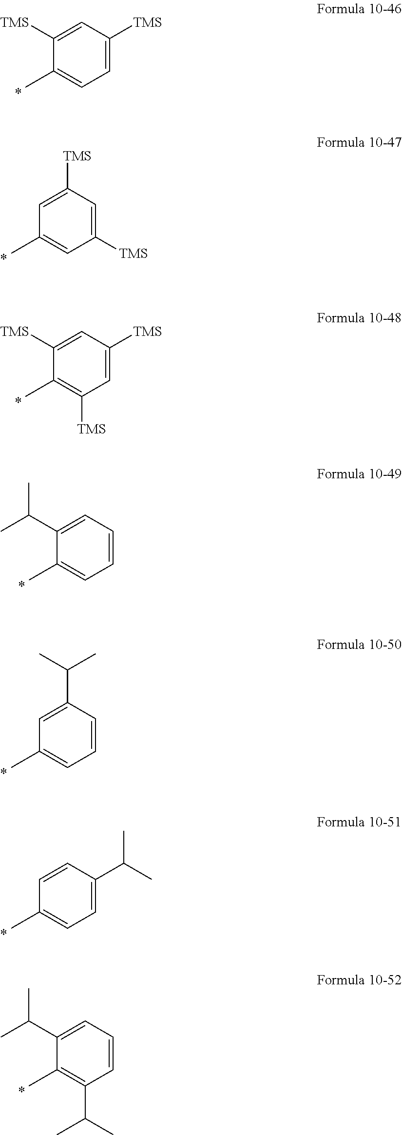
C1=C([TMS])C=C([TMS])C(C)=C1.C1([TMS])=CC([TMS])=CC(C)=C1.C1=C([TMS])C=C([TMS])C(C)=C1[TMS].C1=CC=C(C(C)C)C(C)=C1.C1=CC(C(C)C)=CC(C)=C1.C1=C(C(C)C)C=CC(C)=C1.C1=CC=C(C(C)C)C(C)=C1C(C)C
